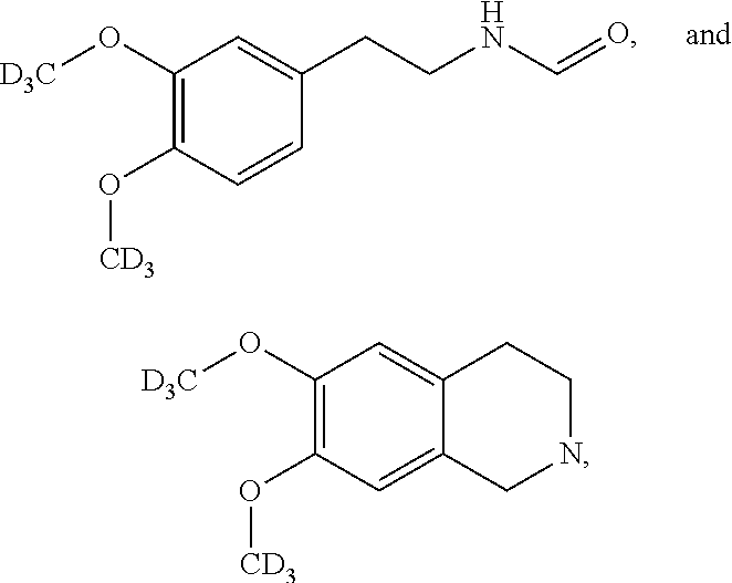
C1(O[D3C])=C(O[CD3])C=CC(CCNC=O)=C1.C1(O[D3C])=C(O[CD3])C=C2C(=C1)CCNC2
